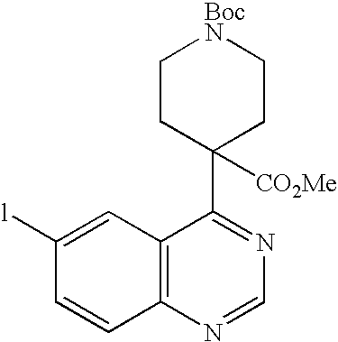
C1C([CO2Me])(C2=NC=NC3=C2C=C([l])C=C3)CC[BocN]C1
